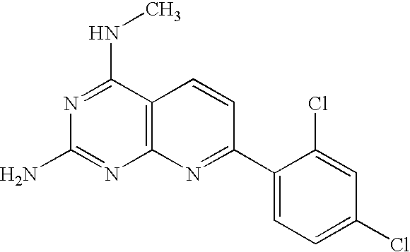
C12=C(C(NC)=NC(N)=N1)C=CC(C1=CC=C(Cl)C=C1Cl)=N2
